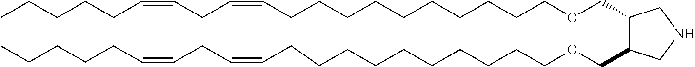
C1(COCCCCCCCCCCC=CCC=CCCCCC)C(COCCCCCCCCCCC=CCC=CCCCCC)CNC1
